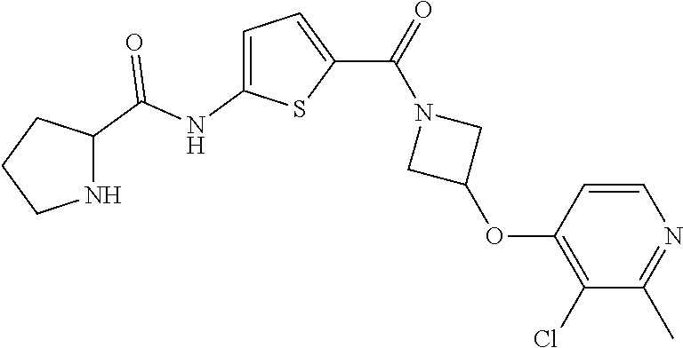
C1=C(NC(=O)C2NCCC2)SC(C(N2CC(OC3=C(Cl)C(C)=NC=C3)C2)=O)=C1
